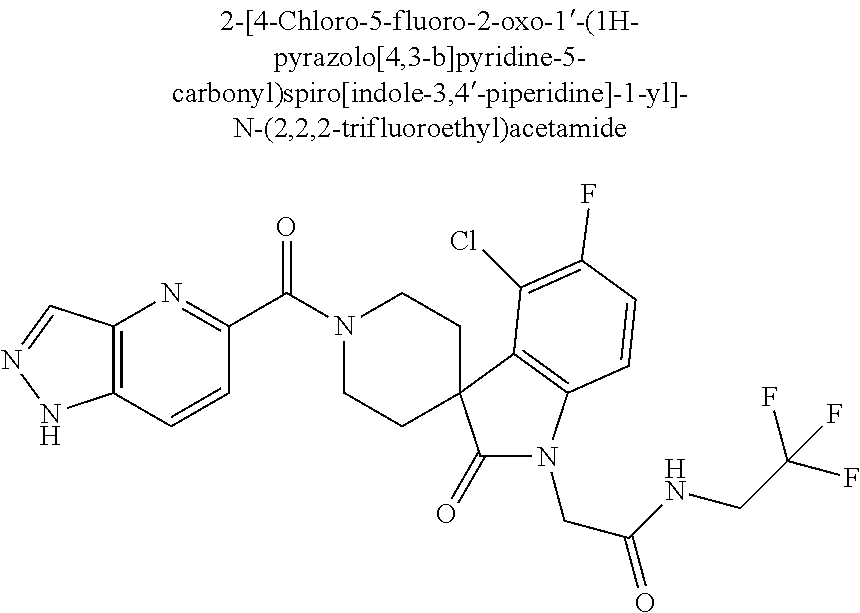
N1(C(C2=NC3=C(C=C2)NN=C3)=O)CCC2(CC1)C(=O)N(CC(NCC(F)(F)F)=O)C1=C2C(Cl)=C(F)C=C1
